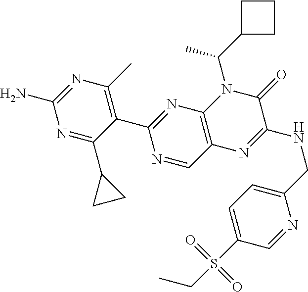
N1=C(C2CC2)C(C2=NC3=C(C=N2)N=C(NCC2=CC=C(S(CC)(=O)=O)C=N2)C(=O)N3C(C)C2CCC2)=C(C)N=C1N
